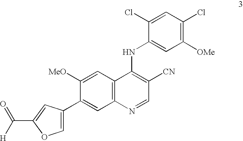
C1(Cl)=CC(Cl)=C([OMe])C=C1NC1=C([CN])C=NC2=C1C=C([MeO])C(C1=COC(C([H])=O)=C1)=C2
